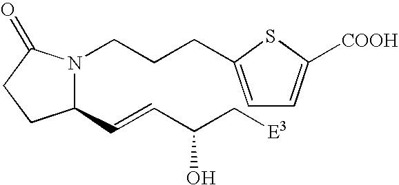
N1(CCCC2=CC=C([COOH])S2)C(C=CC(C[E3])O)CCC1=O
